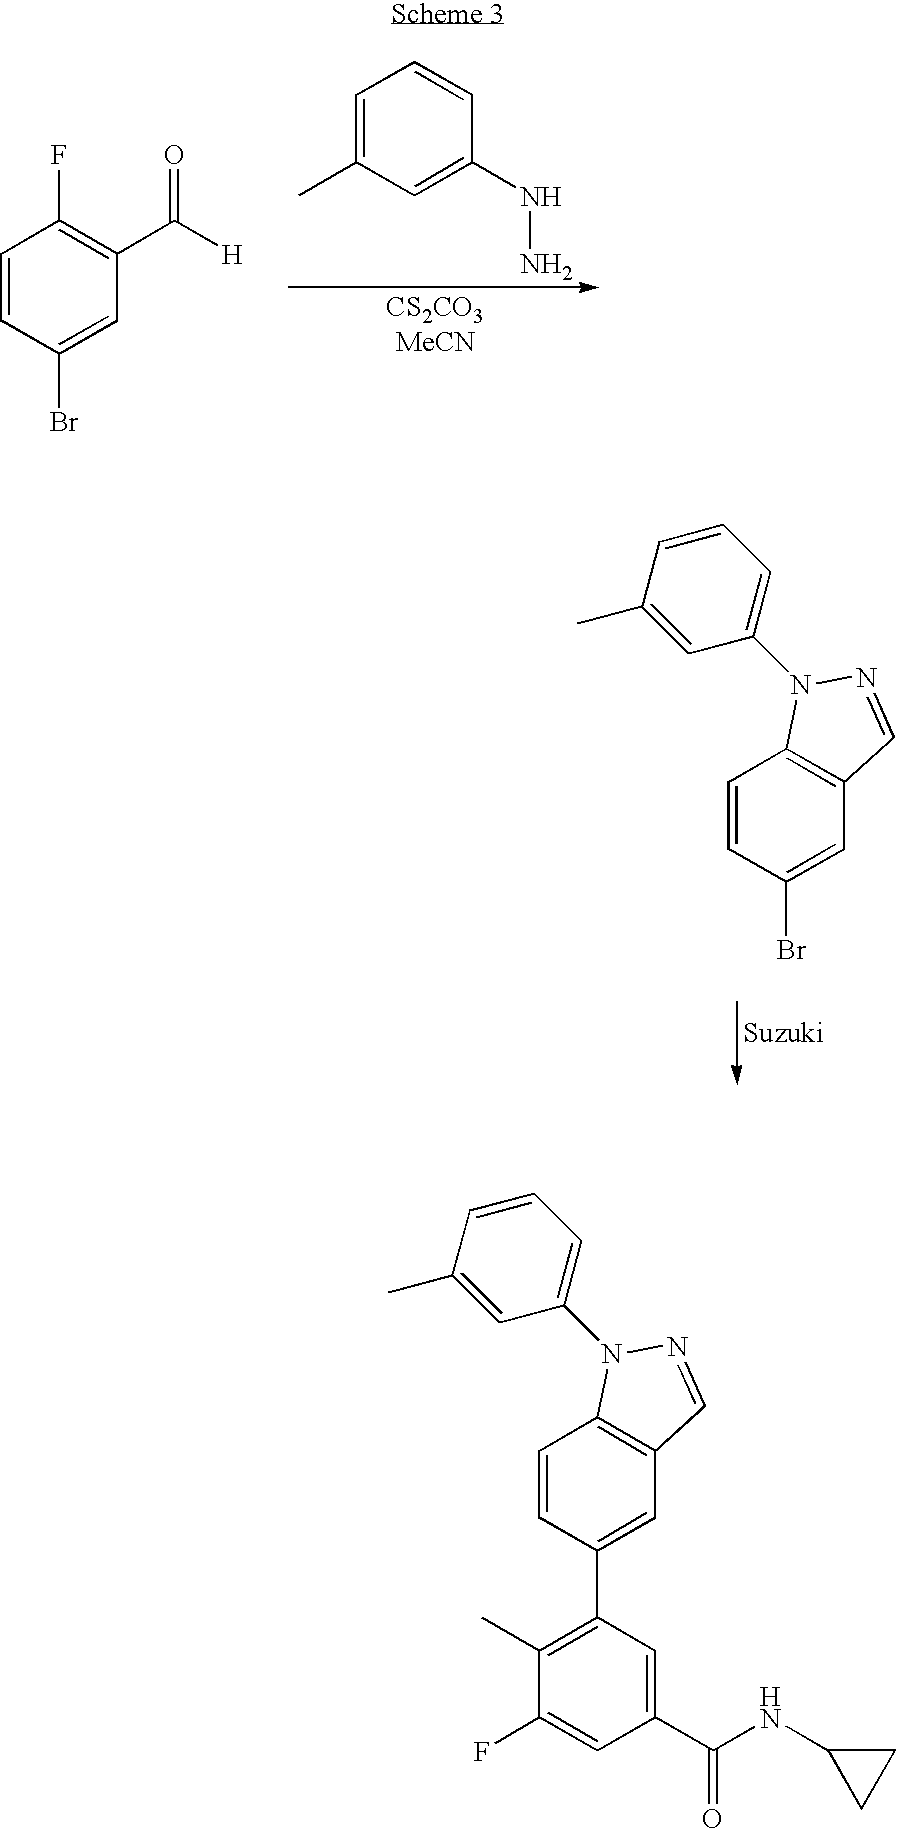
C1=CC(Br)=CC(C([H])=O)=C1F.C1=C(C)C=C(NN)C=C1.C1=CC(Br)=CC2=C1N(C1=CC=CC(C)=C1)N=C2.C1=CC(C2=C(C)C(F)=CC(C(NC3CC3)=O)=C2)=CC2=C1N(C1=CC=CC(C)=C1)N=C2
